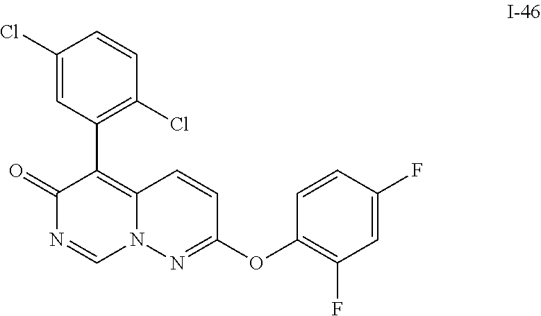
C1(OC2=NN3C(=C(C4=C(Cl)C=CC(Cl)=C4)C(=O)N=C3)C=C2)=C(F)C=C(F)C=C1
